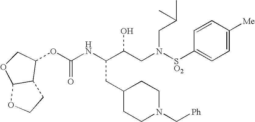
C(NC(C(CN([SO2]C1=CC=C([Me])C=C1)CC(C)C)O)CC1CCN(C[Ph])CC1)(=O)OC1C2C(OC1)OCC2
